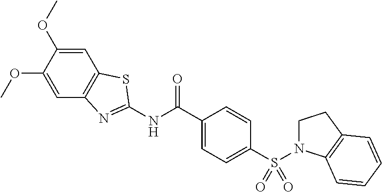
N(C(C1=CC=C(S(=O)(=O)N2CCC3=C2C=CC=C3)C=C1)=O)C1=NC2=C(C=C(OC)C(OC)=C2)S1
